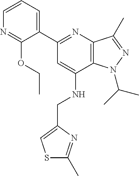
C1(C2=NC3=C(C(NCC4=CSC(C)=N4)=C2)N(C(C)C)N=C3C)=CC=CN=C1OCC
